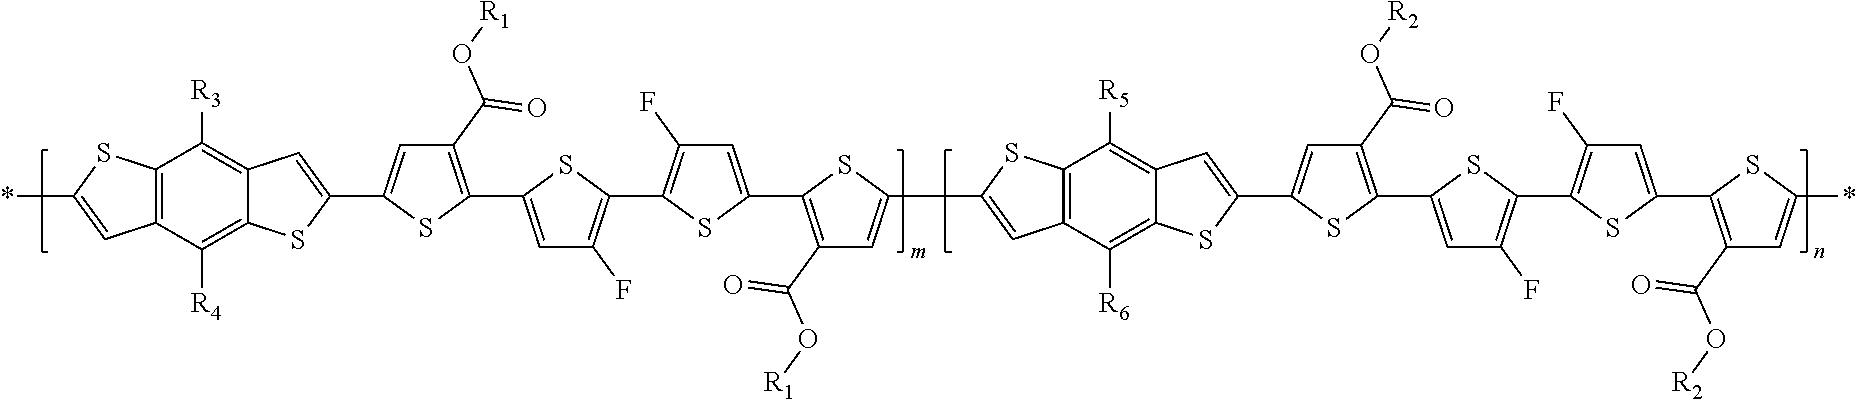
C1(C(O[R1])=O)=C(C2=CC(F)=C(C3=C(F)C=C(C4=C(C(O[R1])=O)C=C(C5=CC6=C(S5)C([R5])=C5C(=C6[R6])SC(C6=CC(C(O[R2])=O)=C(C7=CC(F)=C(C8=C(F)C=C(C9=C(C(O[R2])=O)C=C(*)S9)S8)S7)S6)=C5)S4)S3)S2)SC(C2=CC3=C([R3])C4=C(C=C(*)S4)C([R4])=C3S2)=C1
